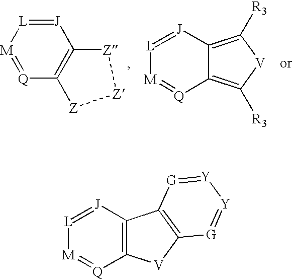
[L]1=[J]C2=C([Q]=[M]1)[V]C1=C2[G]=[Y][Y]=[G]1.[M]1=[Q]C2=C([J]=[L]1)[Z][Z][Z]2.[L]1=[J]C2=C([R3])[V]C([R3])=C2[Q]=[M]1
